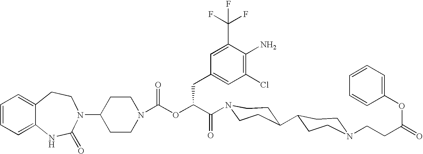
C1(N2C(=O)NC3=CC=CC=C3CC2)CCN(C(OC(C(=O)N2CCC(C3CCN(CCC(=O)OC4=CC=CC=C4)CC3)CC2)CC2=CC(Cl)=C(N)C(C(F)(F)F)=C2)=O)CC1
